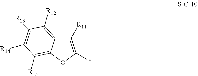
C1([R11])=C(*)OC2=C([R15])C([R14])=C([R13])C([R12])=C12
